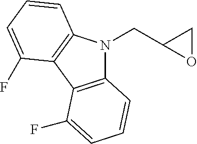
C12=C(C3=C(N1CC1OC1)C=CC=C3F)C(F)=CC=C2
